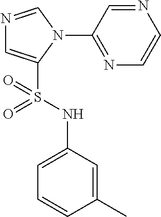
N1=CN(C2=NC=CN=C2)C(S(NC2=CC=CC(C)=C2)(=O)=O)=C1
